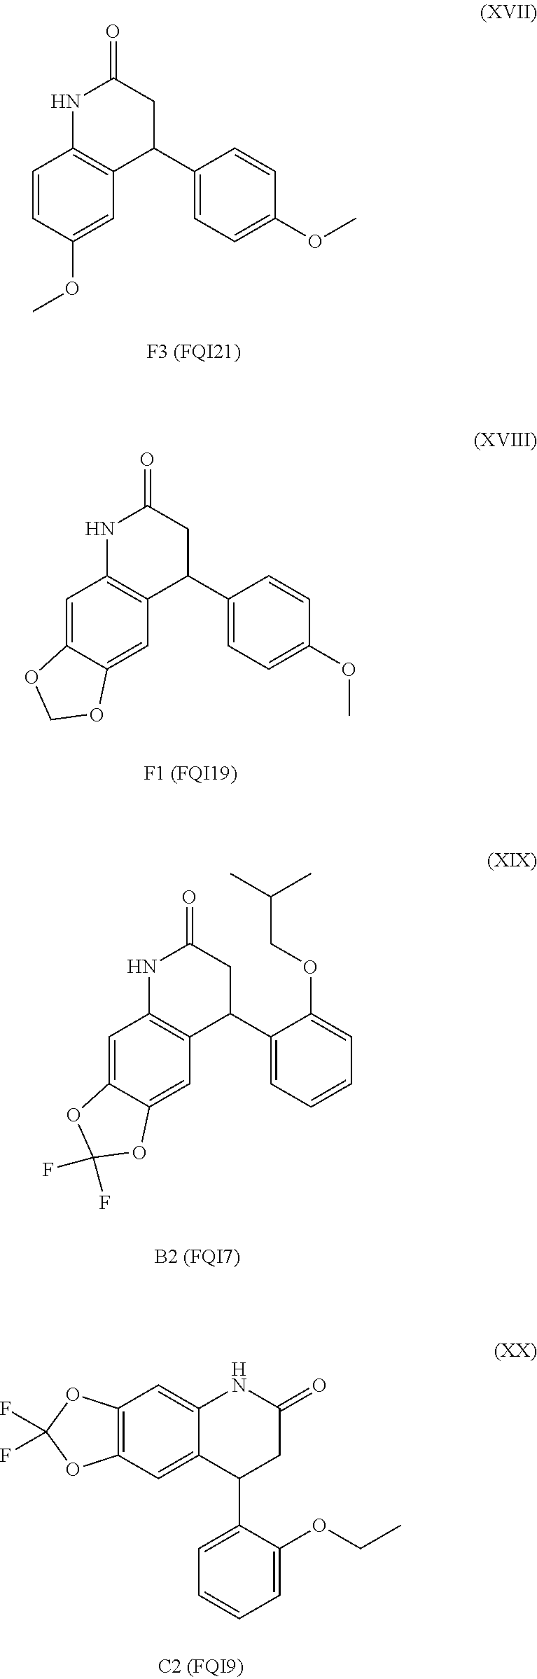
C1=CC(OC)=CC2=C1NC(=O)CC2C1=CC=C(OC)C=C1.C1=C2C(=CC3=C1NC(=O)CC3C1=CC=C(OC)C=C1)OCO2.C1=C2C(=CC3=C1NC(=O)CC3C1=CC=CC=C1OCC(C)C)OC(F)(F)O2.C12=CC3=C(C=C1C(C1=CC=CC=C1OCC)CC(=O)N2)OC(F)(F)O3
